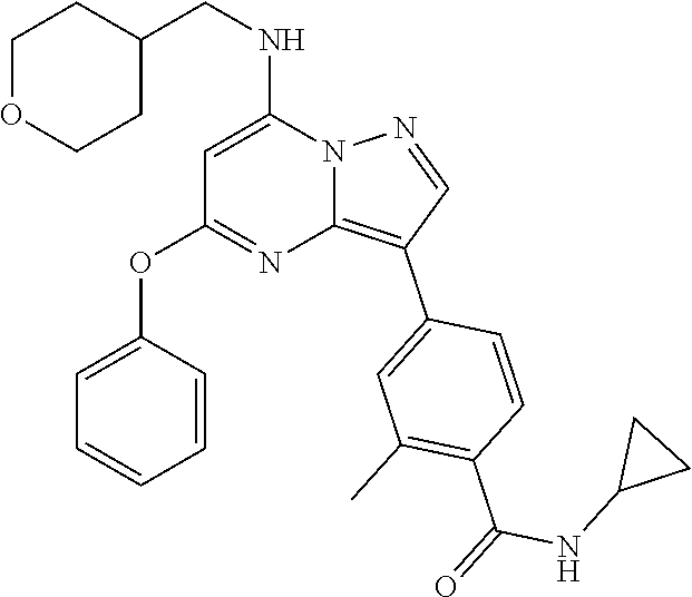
C1(CNC2=CC(OC3=CC=CC=C3)=NC3=C(C4=CC(C)=C(C(=O)NC5CC5)C=C4)C=NN23)CCOCC1
